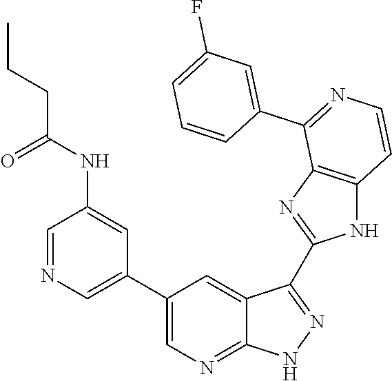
C1=NC=C(C2=CN=C3C(=C2)C(C2=NC4=C(N2)C=CN=C4C2=CC(F)=CC=C2)=NN3)C=C1NC(CCC)=O
